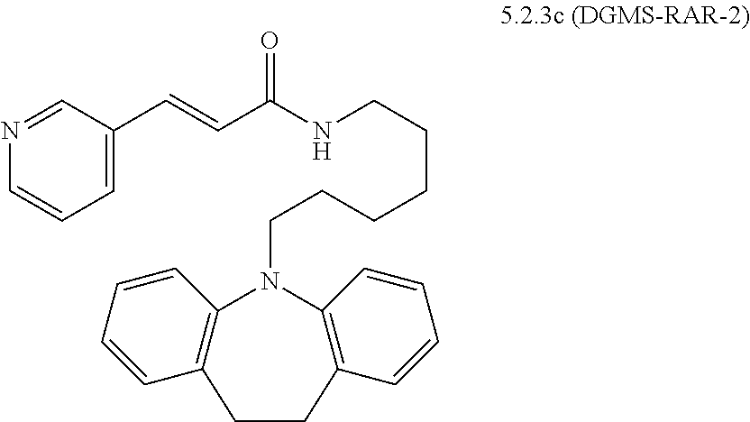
N1=CC(C=CC(NCCCCCCN2C3=C(C=CC=C3)CCC3=C2C=CC=C3)=O)=CC=C1
